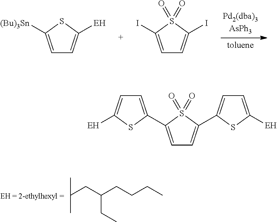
C1=C([(Bu)3Sn])SC([EH])=C1.C1=C(I)S(=O)(=O)C(I)=C1.CC(C)CC(CCCC)CC.C1=C(C2=CC=C([EH])S2)S(=O)(=O)C(C2=CC=C([EH])S2)=C1
